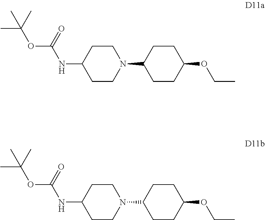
C1(N2CCC(NC(OC(C)(C)C)=O)CC2)CCC(OCC)CC1.C1(N2CCC(NC(OC(C)(C)C)=O)CC2)CCC(OCC)CC1
